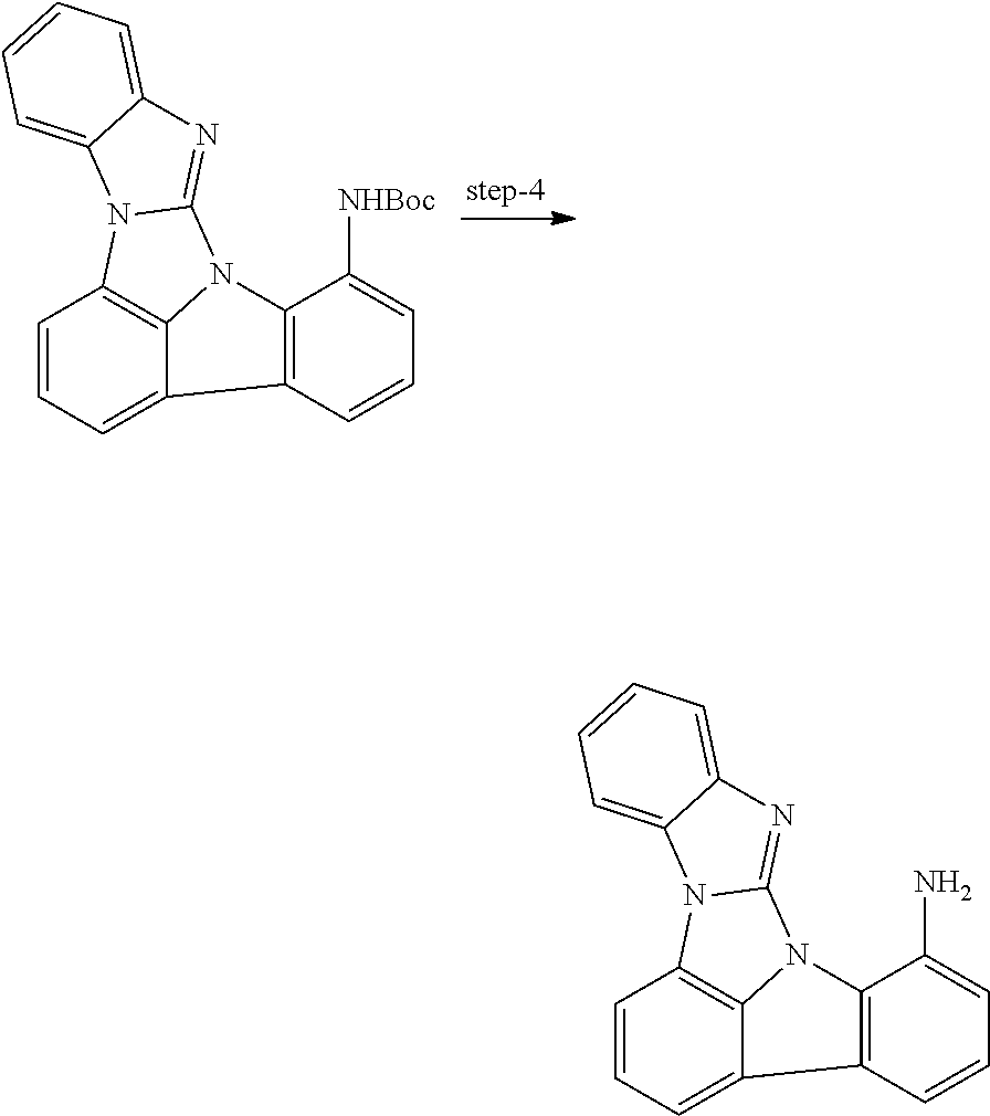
C1=CC=C2C3=C1N1C(=NC4=CC=CC=C14)N3C1=C2C=CC=C1[NHBoc].C1=CC=C2C3=C1N1C(=NC4=CC=CC=C14)N3C1=C2C=CC=C1N
